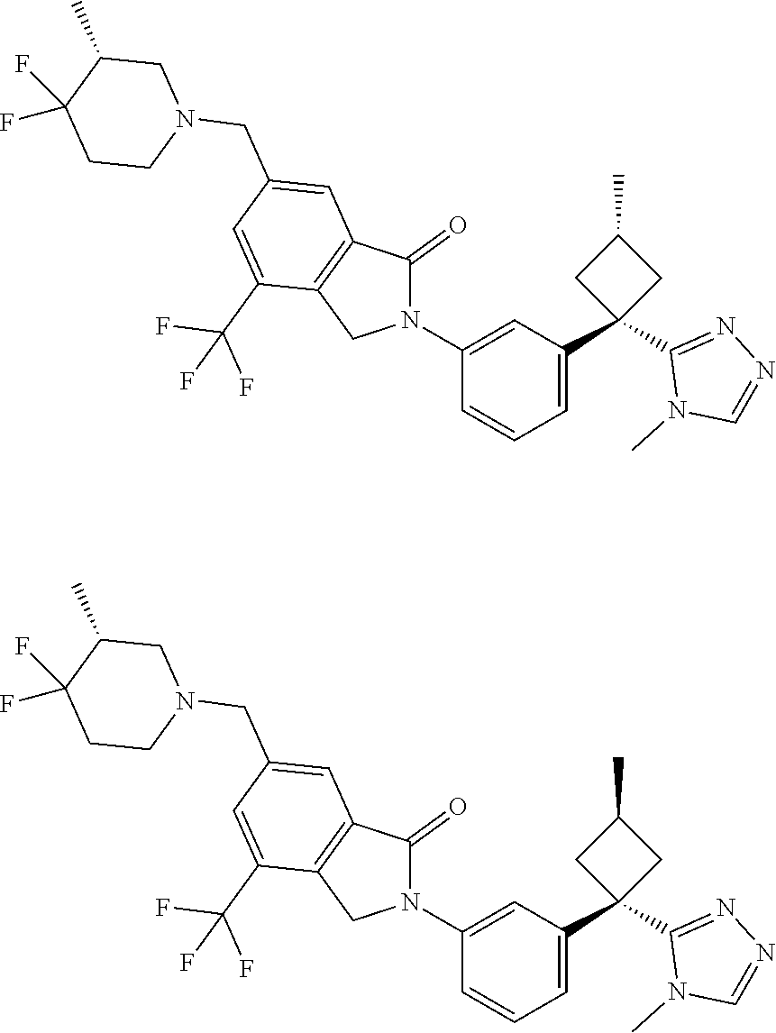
C1(N2C(=O)C3=C(C2)C(C(F)(F)F)=CC(CN2CC(C)C(F)(F)CC2)=C3)=CC(C2(C3=NN=CN3C)CC(C)C2)=CC=C1.C1(N2C(=O)C3=C(C2)C(C(F)(F)F)=CC(CN2CC(C)C(F)(F)CC2)=C3)=CC(C2(C3=NN=CN3C)CC(C)C2)=CC=C1
